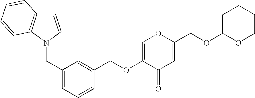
C1(COC2=COC(COC3OCCCC3)=CC2=O)=CC(CN2C3=C(C=C2)C=CC=C3)=CC=C1
